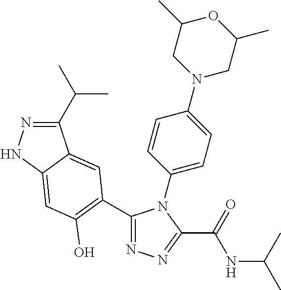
C1(C2=C(O)C=C3NN=C(C(C)C)C3=C2)=NN=C(C(=O)NC(C)C)N1C1=CC=C(N2CC(C)OC(C)C2)C=C1
